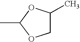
CC1OCC(C)O1
